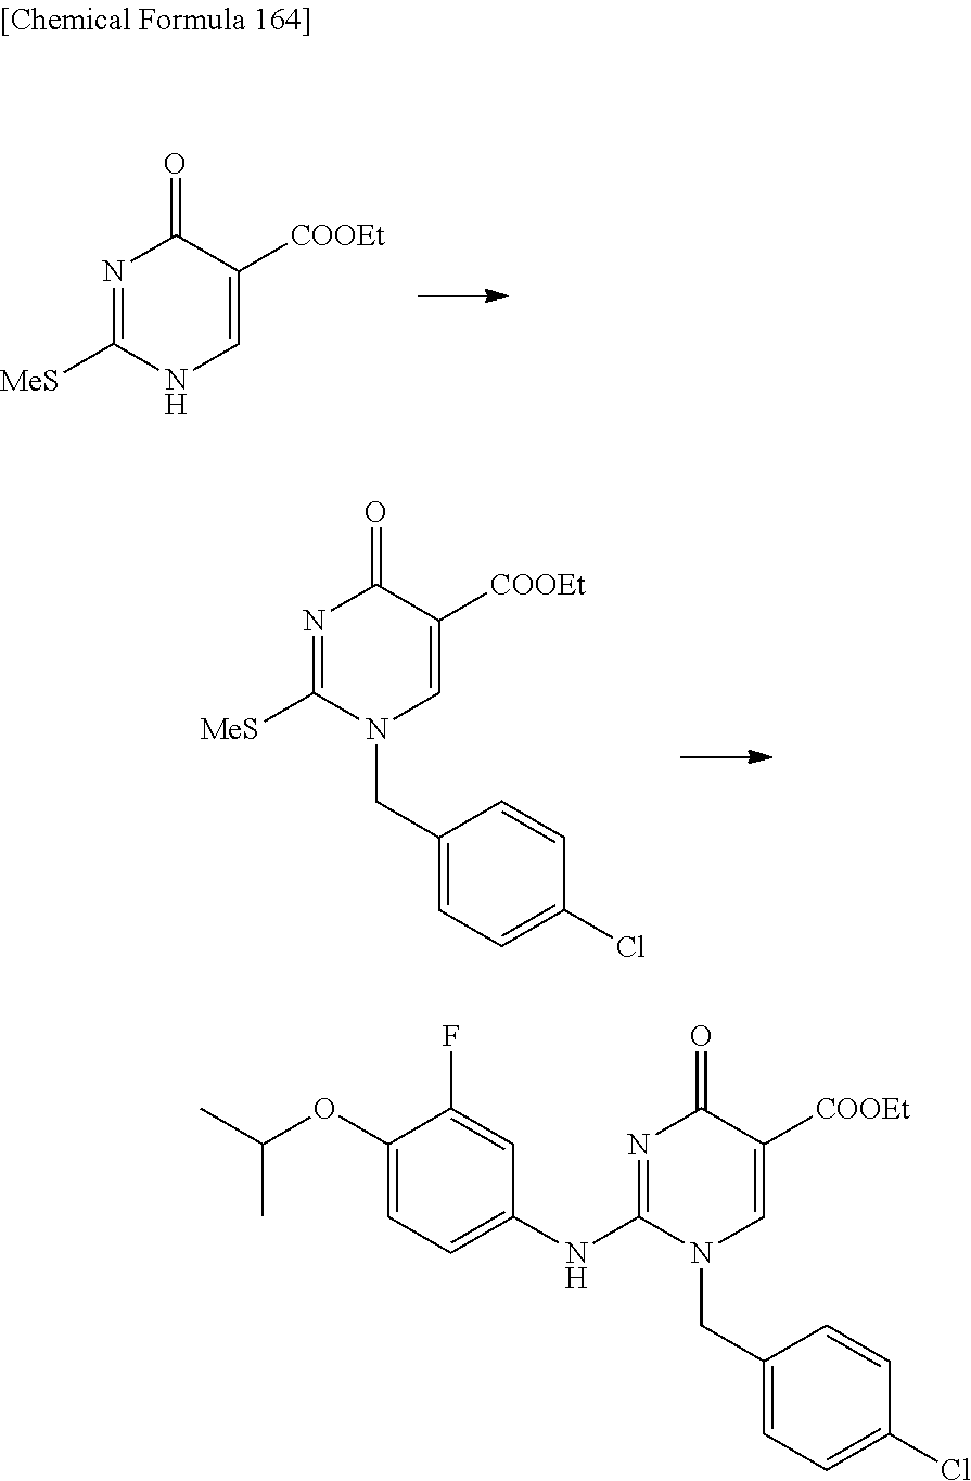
N1=C([MeS])NC=C([COOEt])C1=O.N1=C([MeS])N(CC2=CC=C(Cl)C=C2)C=C([COOEt])C1=O.N1=C(NC2=CC=C(OC(C)C)C(F)=C2)N(CC2=CC=C(Cl)C=C2)C=C([COOEt])C1=O
